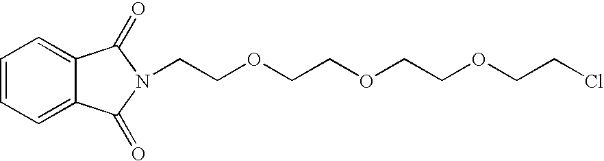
C1=CC=C2C(=C1)C(=O)N(CCOCCOCCOCCCl)C2=O
